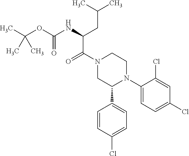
C(N1CC(C2=CC=C(Cl)C=C2)N(C2=CC=C(Cl)C=C2Cl)CC1)(=O)C(NC(OC(C)(C)C)=O)CC(C)C
